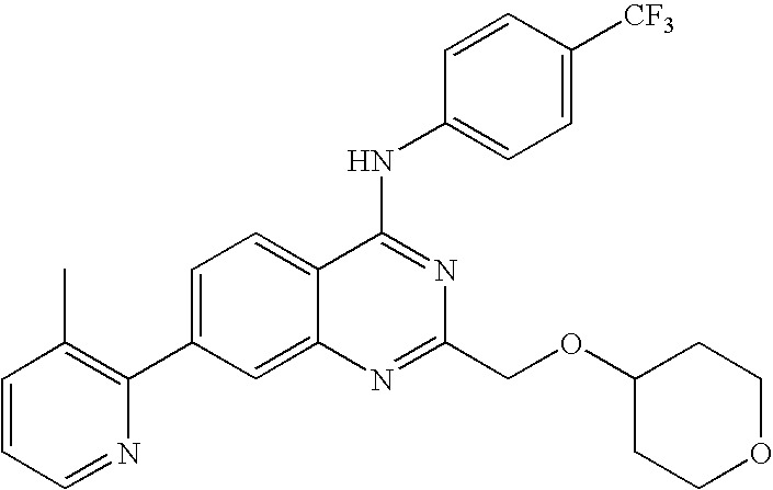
C1=CC=NC(C2=CC=C3C(=C2)N=C(COC2CCOCC2)N=C3NC2=CC=C([CF3])C=C2)=C1C
